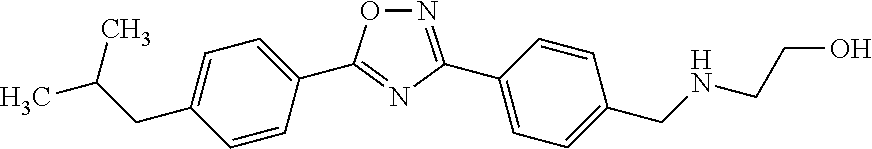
N1=C(C2=CC=C(CNCCO)C=C2)N=C(C2=CC=C(CC(C)C)C=C2)O1
